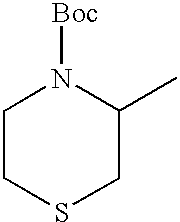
C1CSCC(C)N1[Boc]
